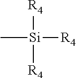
[R4][Si](C)([R4])[R4]
